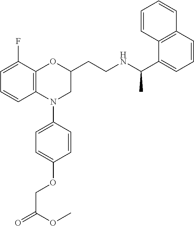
C1=C(F)C2=C(C=C1)N(C1=CC=C(OCC(=O)OC)C=C1)CC(CCNC(C1=CC=CC3=C1C=CC=C3)C)O2
